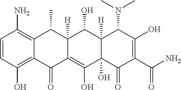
C1=CC(O)=C2C(=C1N)C(C)C1([H])C(=C(O)C3(O)C([H])(C1O)C(N(C)C)C(O)=C(C(N)=O)C3=O)C2=O
